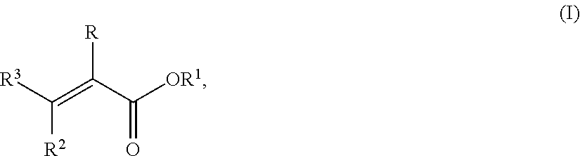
[R3]C([R2])=C([R])C(=O)[OR1]
